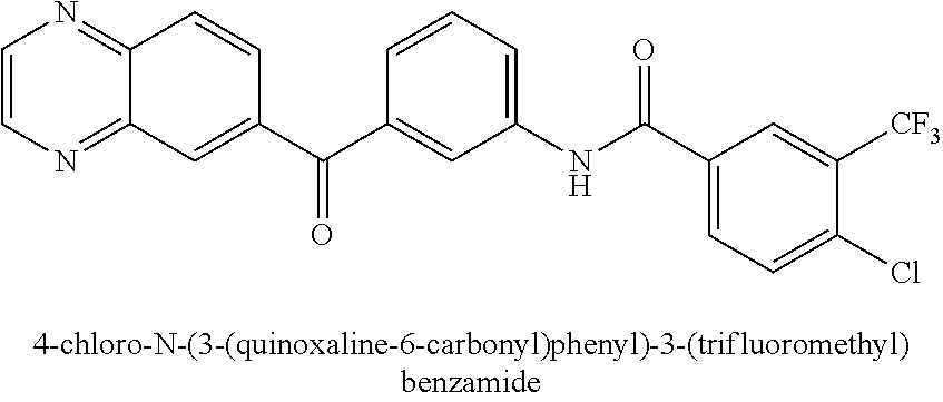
C1=CN=C2C(=N1)C=CC(C(C1=CC(NC(=O)C3=CC=C(Cl)C([CF3])=C3)=CC=C1)=O)=C2
